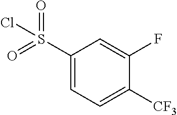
O=S(C1=CC=C([CF3])C(F)=C1)(=O)Cl
